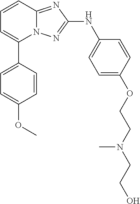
N12C(=NC(NC3=CC=C(OCCN(CCO)C)C=C3)=N1)C=CC=C2C1=CC=C(OC)C=C1
